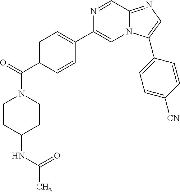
C1=C(C(=O)N2CCC(NC(C)=O)CC2)C=CC(C2=CN3C(=NC=C3C3=CC=C([CN])C=C3)C=N2)=C1
